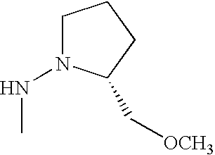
C1N(NC)C(C[OCH3])CC1
